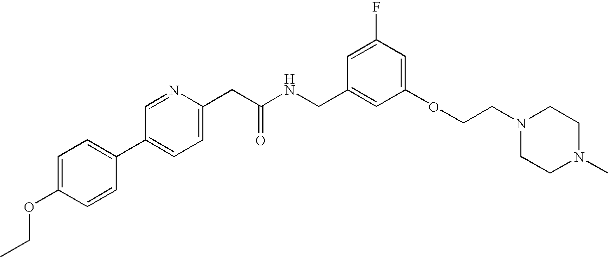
O(C1=CC=C(C2=CC=C(CC(NCC3=CC(OCCN4CCN(C)CC4)=CC(F)=C3)=O)N=C2)C=C1)CC
